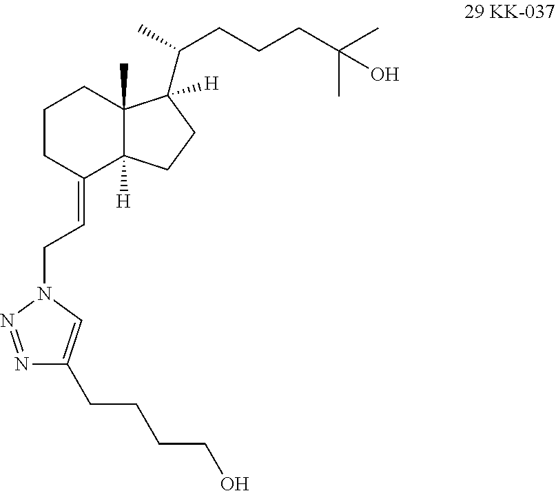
N1=NN(CC=C2C3([H])C(C)(CCC2)C(C(C)CCCC(C)(C)O)([H])CC3)C=C1CCCCO
